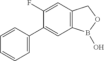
C1=CC(C2=CC3=C(C=C2F)COB3O)=CC=C1
